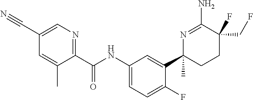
C1(C(NC2=CC=C(F)C(C3(C)CCC(CF)(F)C(N)=N3)=C2)=O)=NC=C(C#N)C=C1C
